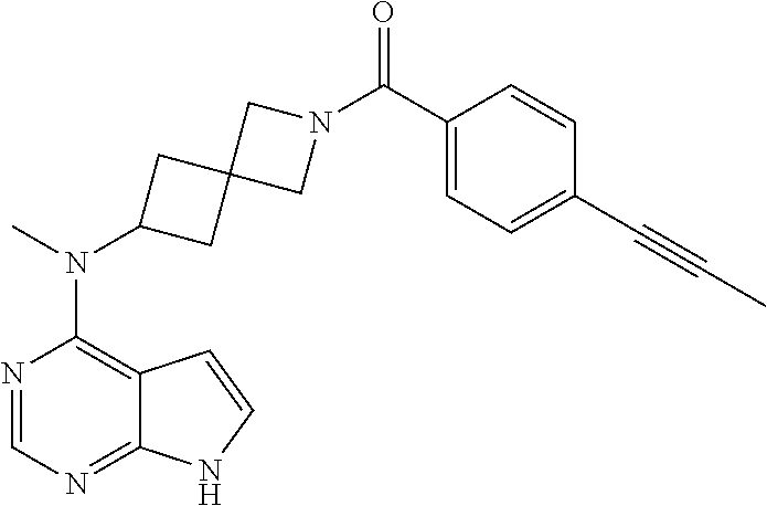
N1=CN=C2C(=C1N(C)C1CC3(C1)CN(C(C1=CC=C(C#CC)C=C1)=O)C3)C=CN2
